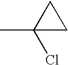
C1(C)(Cl)CC1
